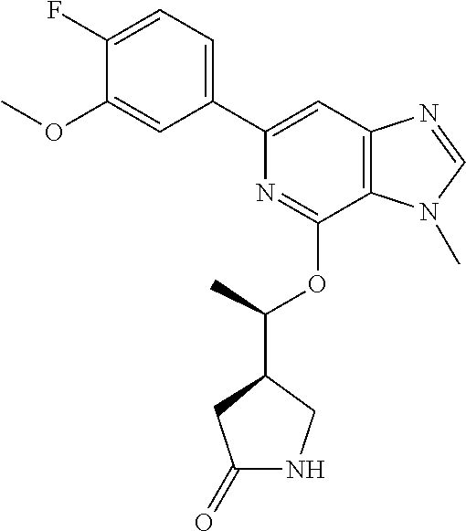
N1=C(OC(C)C2CNC(=O)C2)C2=C(C=C1C1=CC=C(F)C(OC)=C1)N=CN2C
